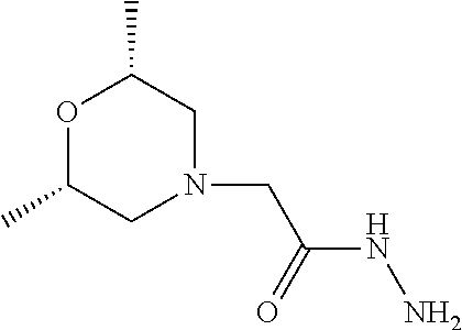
O1C(C)CN(CC(NN)=O)CC1C
